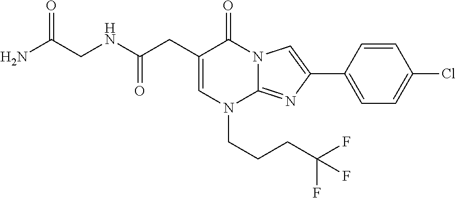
C1=C(CC(NCC(N)=O)=O)C(=O)N2C(=NC(C3=CC=C(Cl)C=C3)=C2)N1CCCC(F)(F)F
